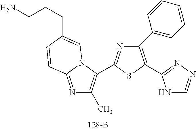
C1(C2=CC=CC=C2)=C(C2=NN=CN2)SC(C2=C(C)N=C3N2C=C(CCCN)C=C3)=N1
